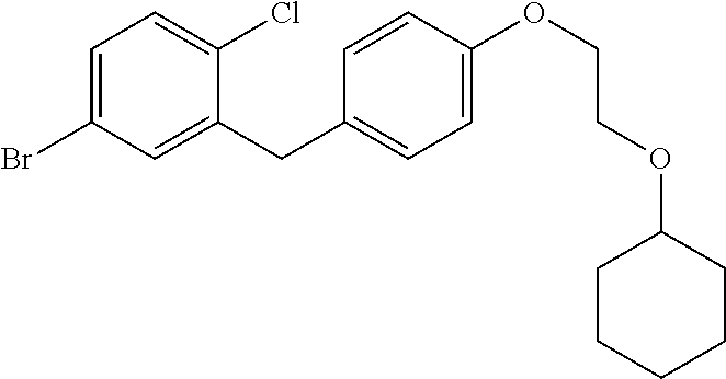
C1=C(Br)C=C(CC2=CC=C(OCCOC3CCCCC3)C=C2)C(Cl)=C1
